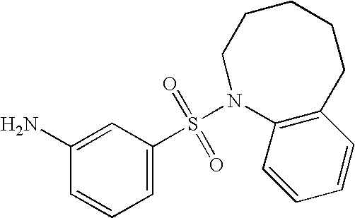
C1(N)=CC(S(=O)(=O)N2C3=C(C=CC=C3)CCCCC2)=CC=C1
